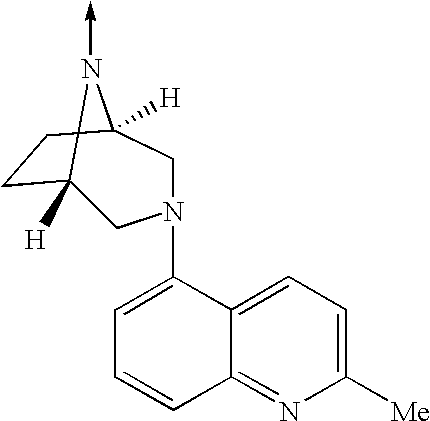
C1=C(N2CC3([H])CCC([H])(C2)N3->C)C2=CC=C([Me])N=C2C=C1
